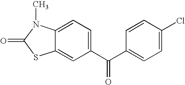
C12=CC(C(C3=CC=C(Cl)C=C3)=O)=CC=C1N(C)C(=O)S2
